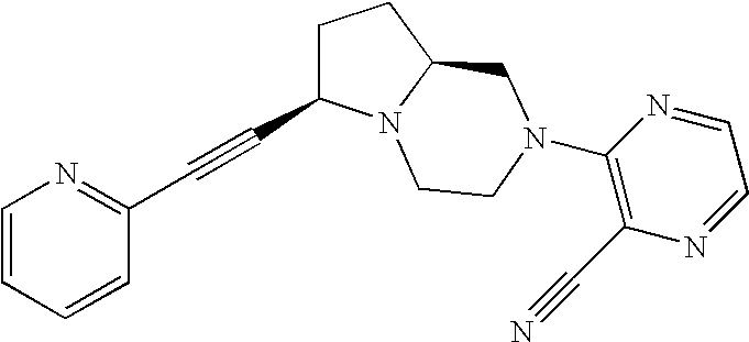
C1=CC=CC(C#CC2CCC3N2CCN(C2=C(C#N)N=CC=N2)C3)=N1
